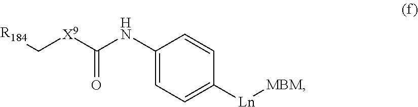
[Ln]([MBM])C1=CC=C(NC([X9]C[R184])=O)C=C1
